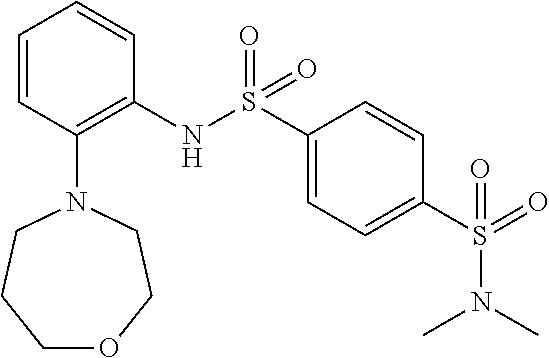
S(=O)(C1=CC=C(S(=O)(NC2=C(N3CCCOCC3)C=CC=C2)=O)C=C1)(N(C)C)=O
